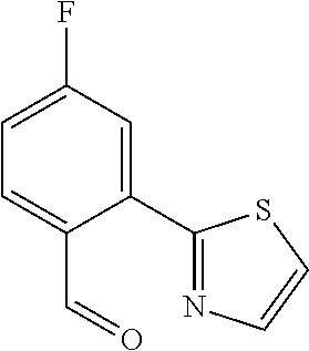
C1(C2=NC=CS2)=CC(F)=CC=C1C=O
